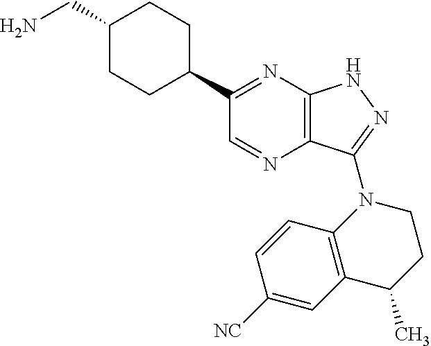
NCC1CCC(C2=NC3=C(N=C2)C(N2CCC(C)C4=C2C=CC([NC])=C4)=NN3)CC1
